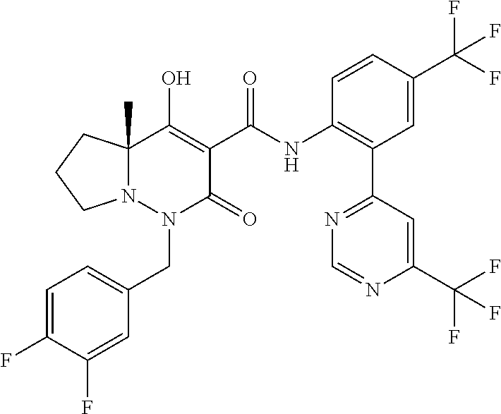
C1=C(F)C(F)=CC(CN2C(=O)C(C(=O)NC3=C(C4=NC=NC(C(F)(F)F)=C4)C=C(C(F)(F)F)C=C3)=C(O)C3(C)N2CCC3)=C1
